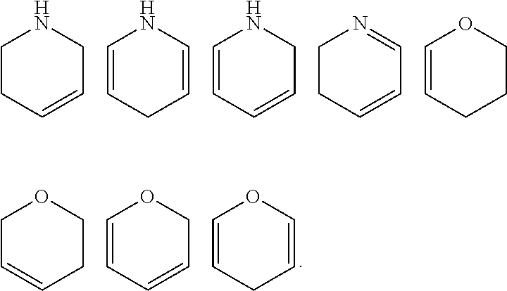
C1CC=CCN1.C1=CCC=CN1.C1=CC=CCN1.C1CC=CC=N1.C1=CCCCO1.C1=CCC=CO1.C1C=CCCO1.C1=CC=CCO1
